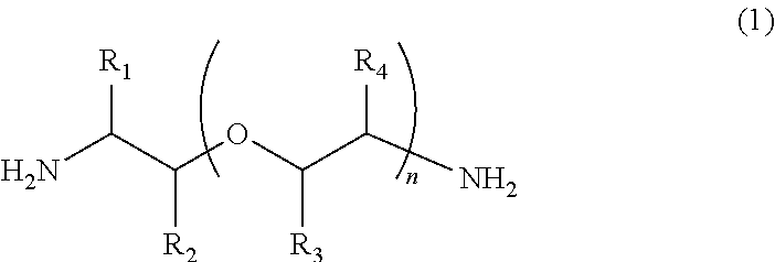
NC(C(OC(C(N)[R4])[R3])[R2])[R1]
